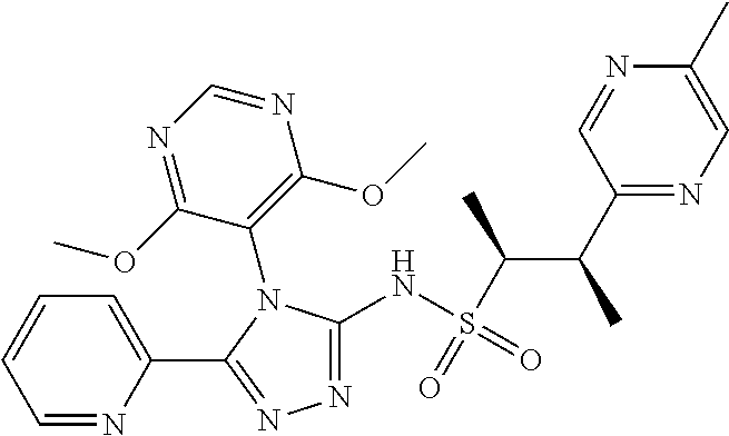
C1(NS(C(C(C2=NC=C(C)N=C2)C)C)(=O)=O)=NN=C(C2=CC=CC=N2)N1C1=C(OC)N=CN=C1OC
